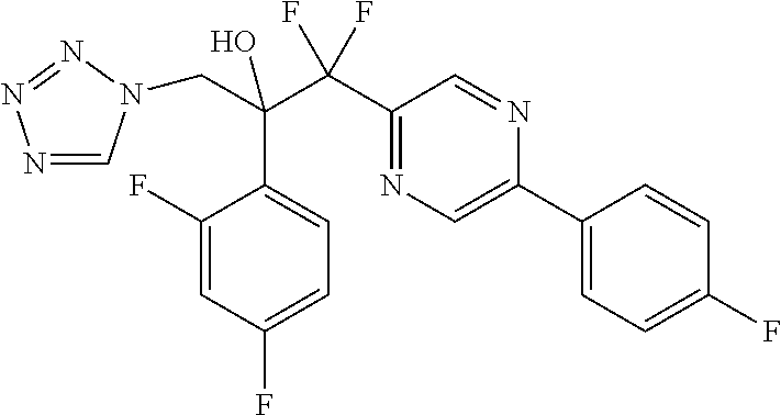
N1=CN(CC(C2=CC=C(F)C=C2F)(C(F)(F)C2=NC=C(C3=CC=C(F)C=C3)N=C2)O)N=N1
